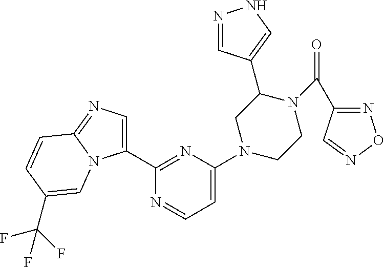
N1=CC(C2CN(C3=CC=NC(C4=CN=C5N4C=C(C(F)(F)F)C=C5)=N3)CCN2C(=O)C2=NON=C2)=CN1
